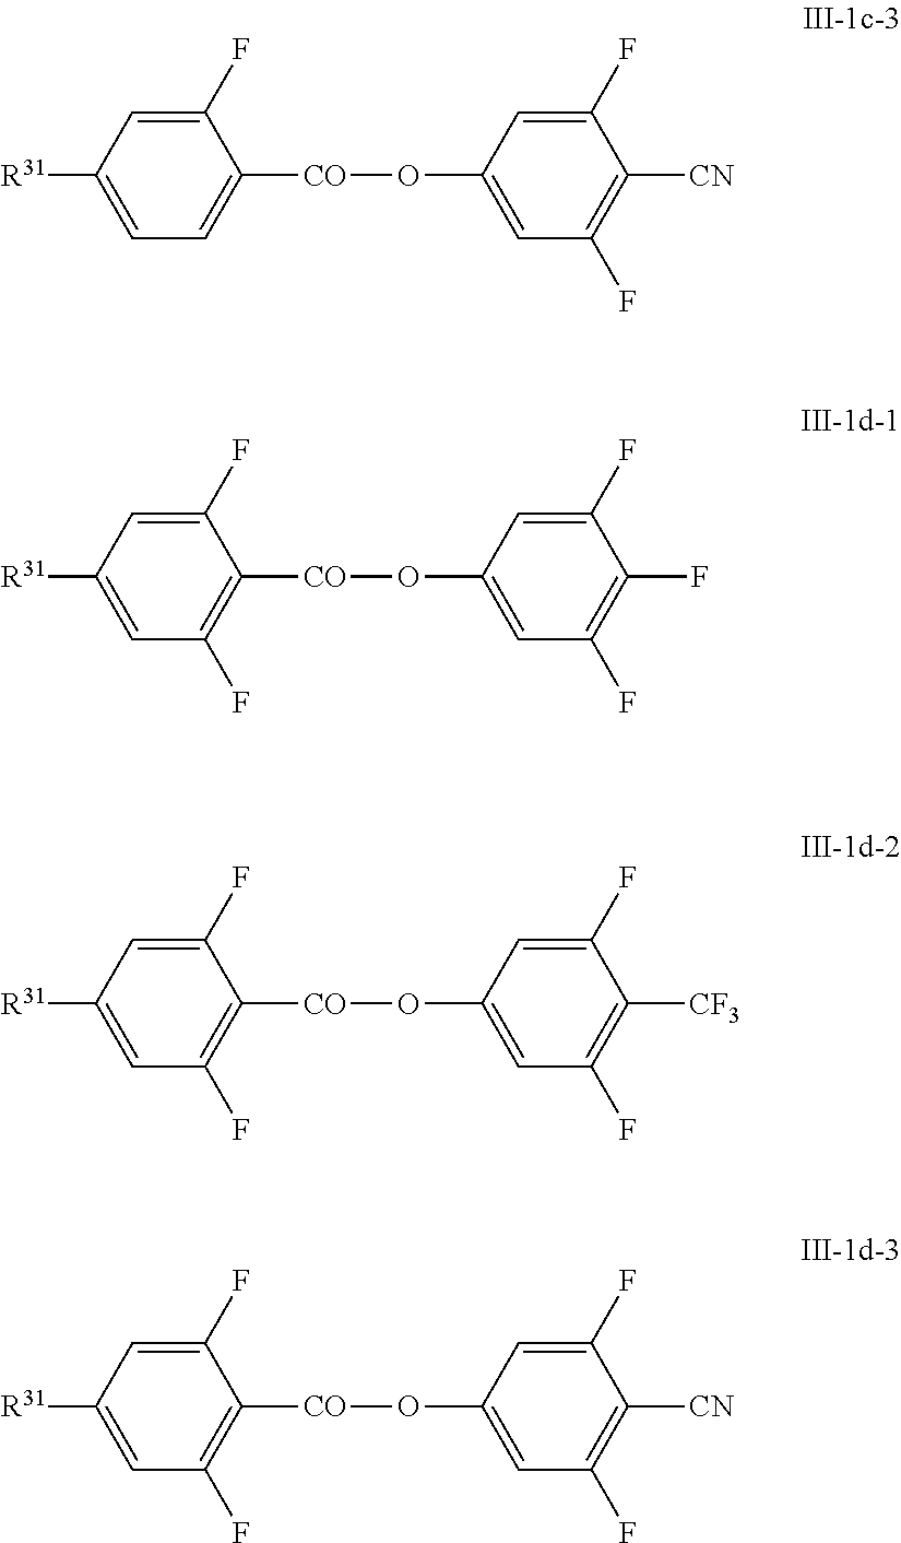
C1(F)=CC([R31])=CC=C1[CO]OC1=CC(F)=C([CN])C(F)=C1.C1(F)=CC([R31])=CC(F)=C1[CO]OC1=CC(F)=C(F)C(F)=C1.C1(F)=CC([R31])=CC(F)=C1[CO]OC1=CC(F)=C([CF3])C(F)=C1.C1(F)=CC([R31])=CC(F)=C1[CO]OC1=CC(F)=C([CN])C(F)=C1
